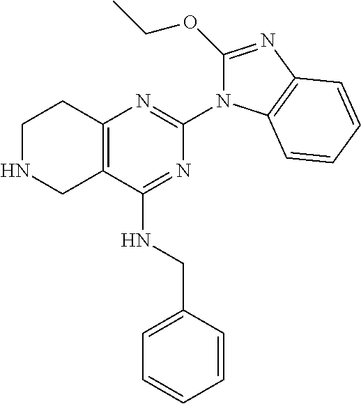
C12=C(C(NCC3=CC=CC=C3)=NC(N3C(OCC)=NC4=C3C=CC=C4)=N1)CNCC2
